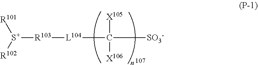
[S+]([R103][L104]C([SO3-])([X105])[X106])([R101])[R102]
